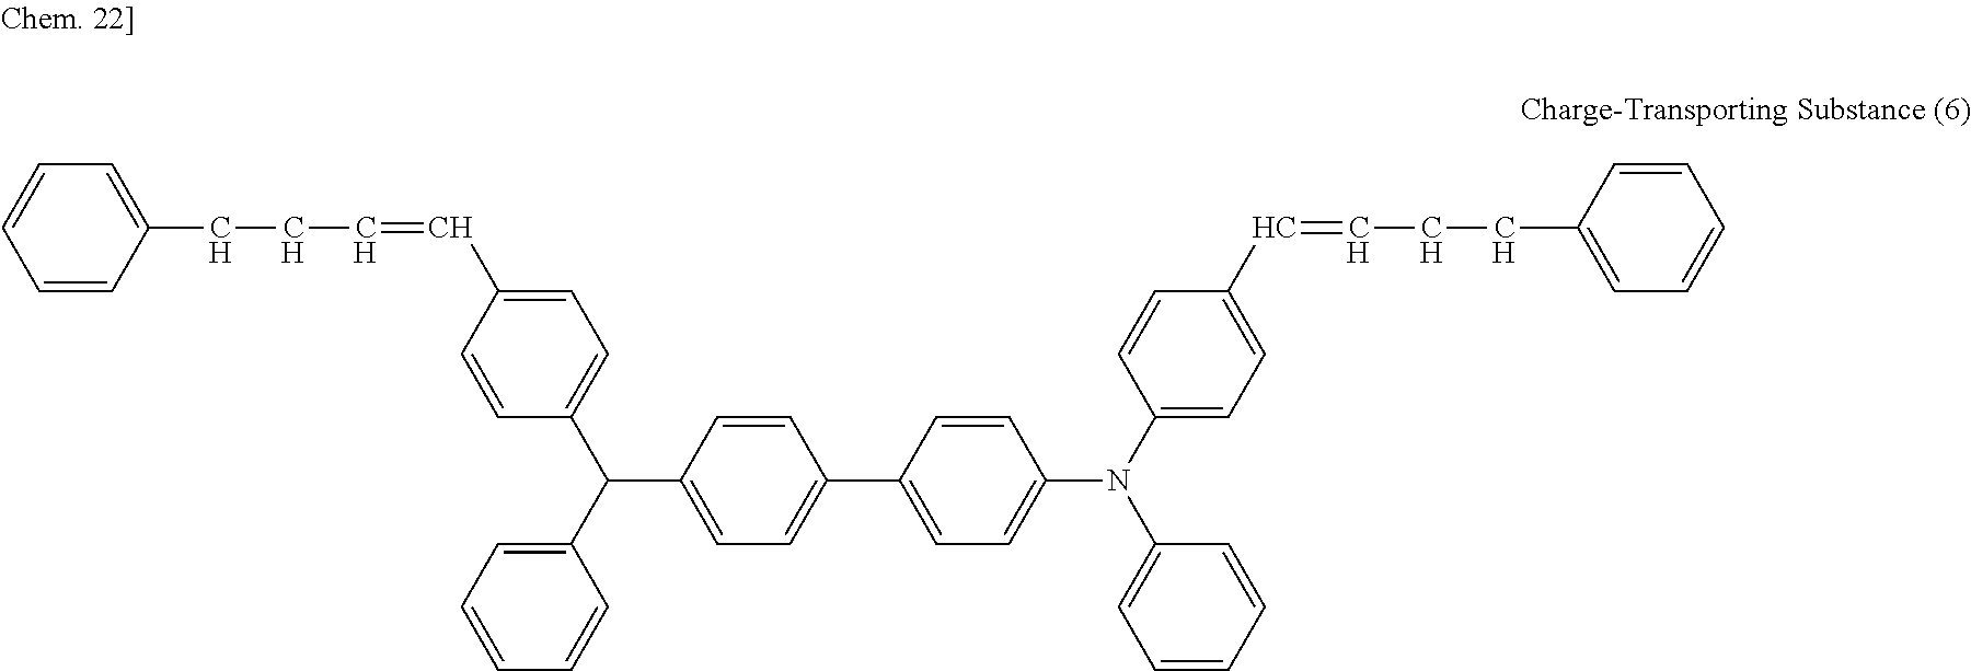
C1=C(C=CCCC2=CC=CC=C2)C=CC(C(C2=CC=CC=C2)C2=CC=C(C3=CC=C(N(C4=CC=C(C=CCCC5=CC=CC=C5)C=C4)C4=CC=CC=C4)C=C3)C=C2)=C1
